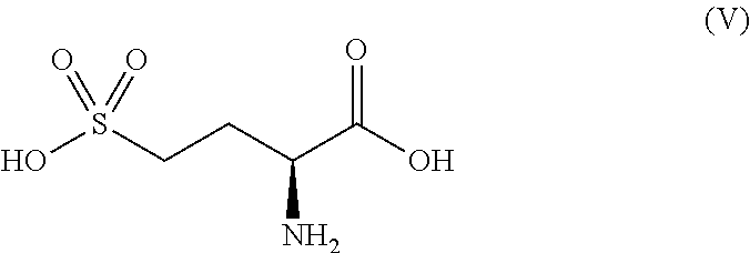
OS(CCC(C(O)=O)N)(=O)=O
